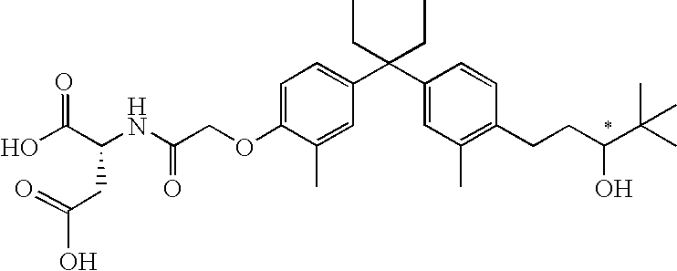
OC(C(NC(COC1=CC=C(C(C2=CC(C)=C(CCC(C(C)(C)C)O)C=C2)(CC)CC)C=C1C)=O)CC(=O)O)=O
